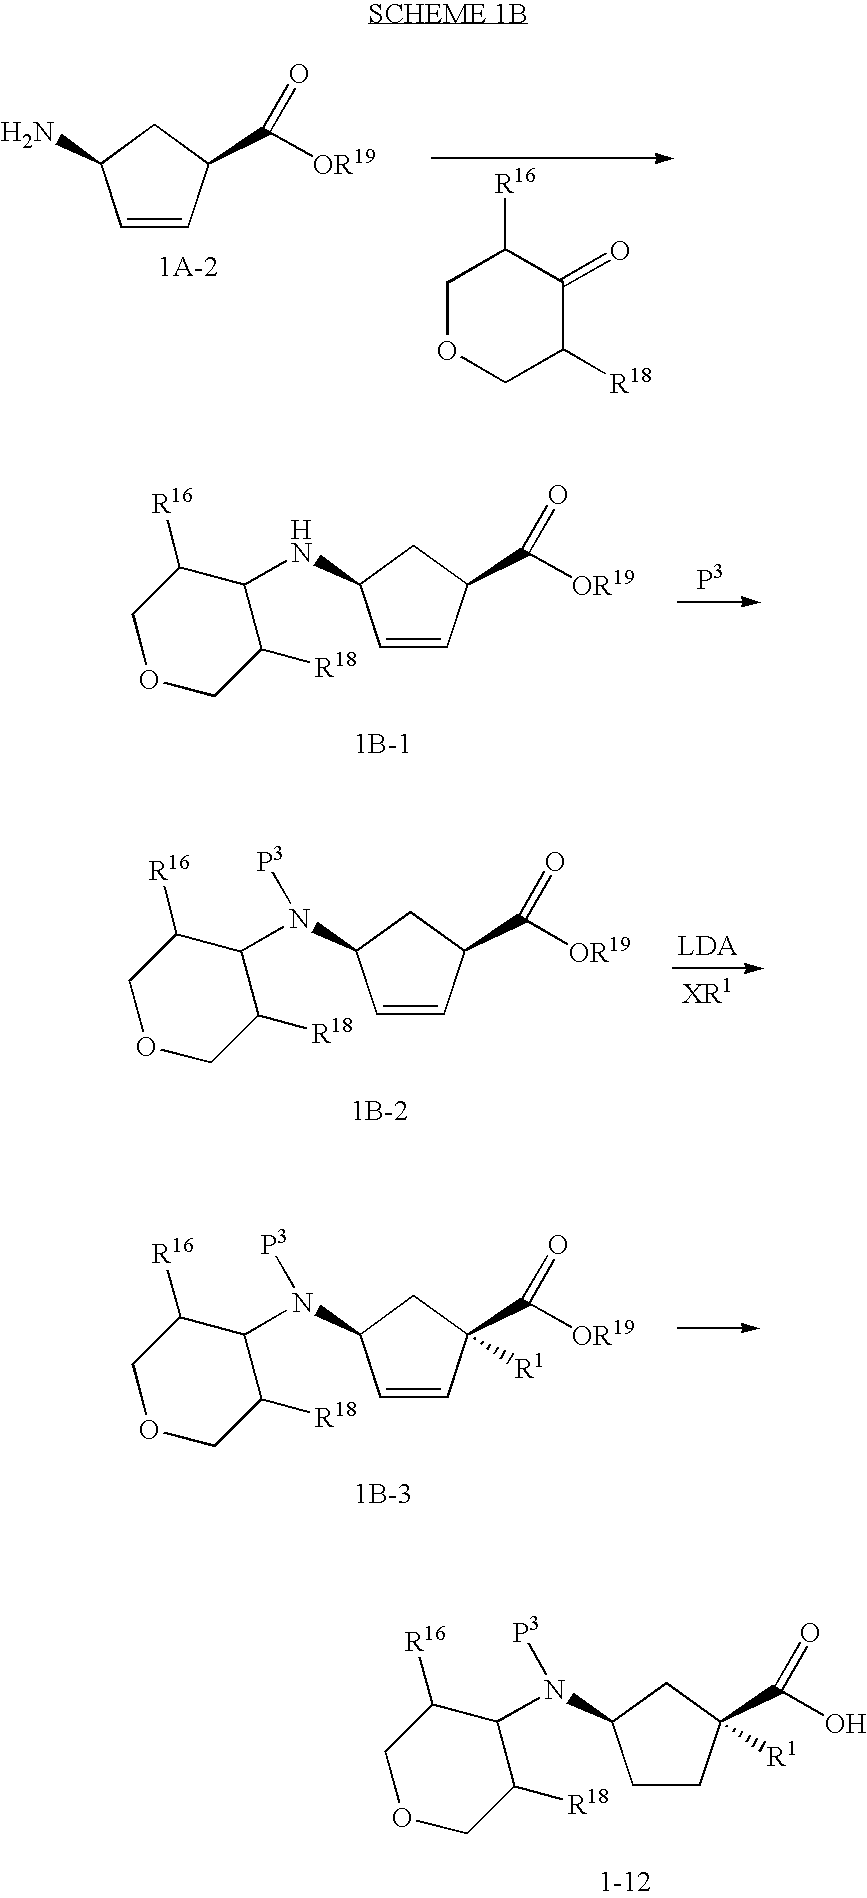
C1OCC([R18])C(=O)C1[R16].C1C(N)C=CC1C([OR19])=O.C1C(NC2C([R18])COCC2[R16])C=CC1C([OR19])=O.C1C(N(C2C([R18])COCC2[R16])[P3])C=CC1C([OR19])=O.C1C(N(C2C([R18])COCC2[R16])[P3])C=CC1(C([OR19])=O)[R1].C1C(N(C2C([R18])COCC2[R16])[P3])CCC1(C(O)=O)[R1]
